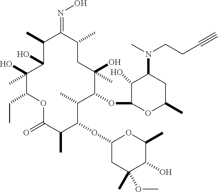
C1(O)C(O)(C)C(CC)OC(=O)C(C)C(OC2CC(OC)(C)C(O)C(C)O2)C(C)C(OC2C(O)C(N(C)CCC#C)CC(C)O2)C(O)(C)CC(C)C(=NO)C1C
